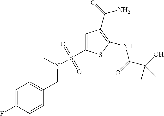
C1(NC(=O)C(O)(C)C)=C(C(=O)N)C=C(S(N(CC2=CC=C(F)C=C2)C)(=O)=O)S1
